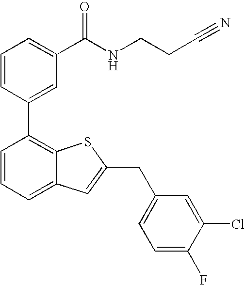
C1=CC(C2=C3C(=CC=C2)C=C(CC2=CC=C(F)C(Cl)=C2)S3)=CC(C(NCCC#N)=O)=C1
